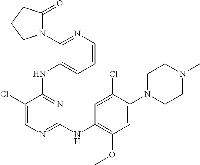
C1N(C2=CC(OC)=C(NC3=NC=C(Cl)C(NC4=CC=CN=C4N4C(=O)CCC4)=N3)C=C2Cl)CCN(C)C1
